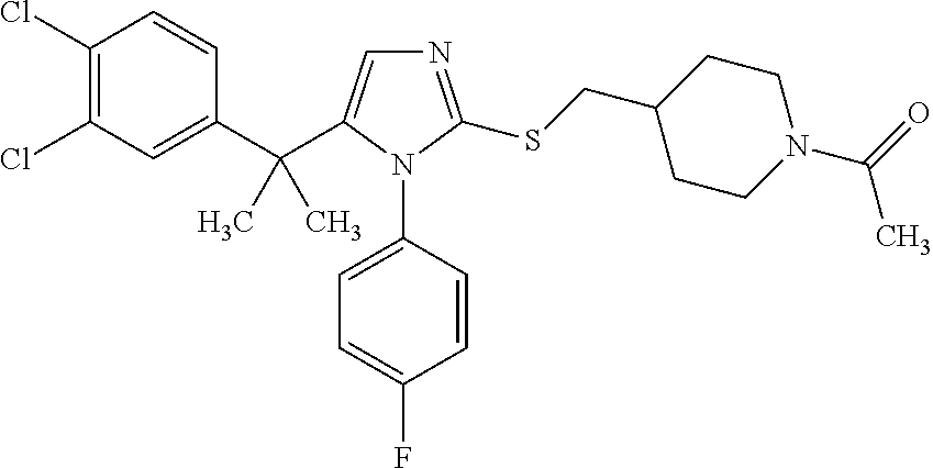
C1(C(C)(C)C2=CN=C(SCC3CCN(C(=O)C)CC3)N2C2=CC=C(F)C=C2)=CC(Cl)=C(Cl)C=C1
